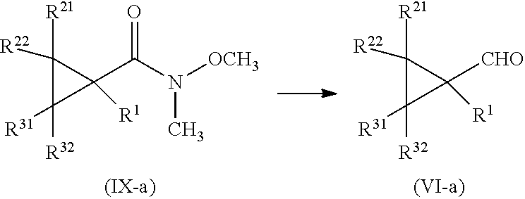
[OCH3]N(C(C1([R1])C([R21])([R22])C1([R31])[R32])=O)C.[CHO]C1([R1])C([R21])([R22])C1([R31])[R32]
